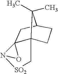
C123C4(CCC(C1)C4(C)C)C[SO2]N2O3
